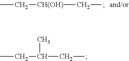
CC[CH(OH)]CC.CCC(CC)C
